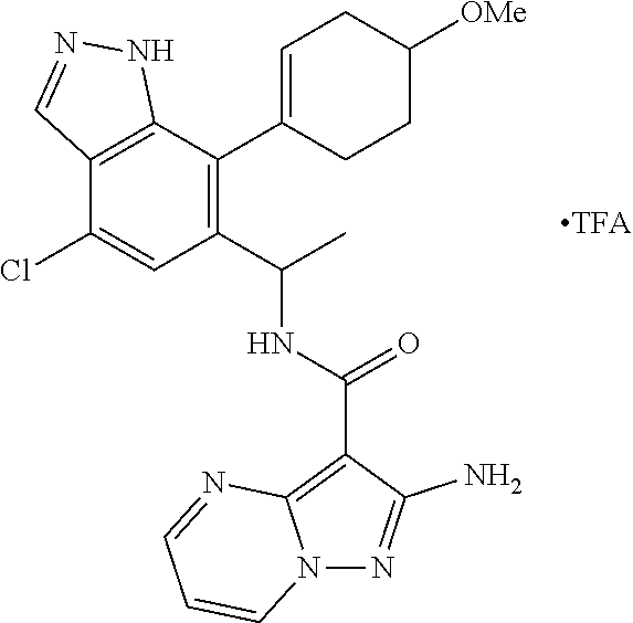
C12=C(C(C3=CCC([OMe])CC3)=C(C(NC(C3=C4N(N=C3N)C=CC=N4)=O)C)C=C1Cl)NN=C2
